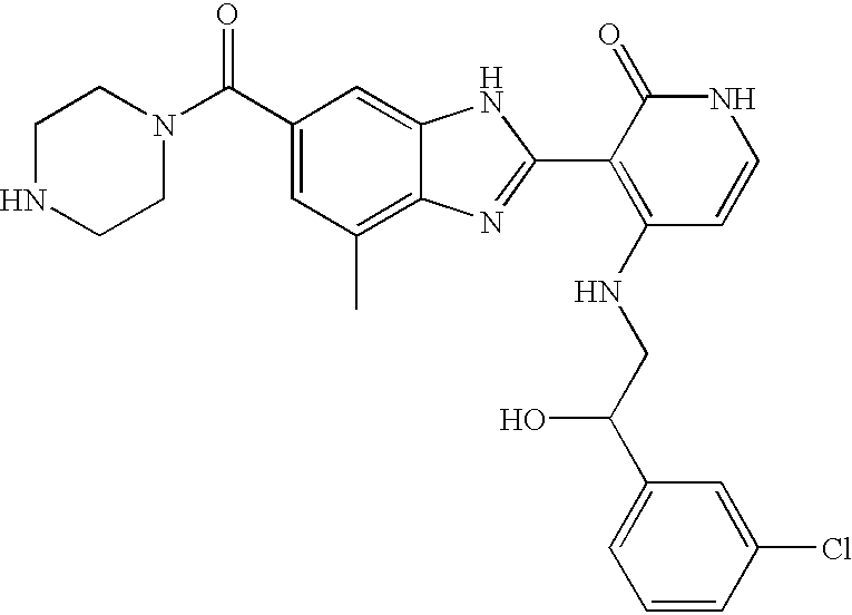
C1(C(N2CCNCC2)=O)=CC(C)=C2C(=C1)NC(C1=C(NCC(C3=CC=CC(Cl)=C3)O)C=CNC1=O)=N2
